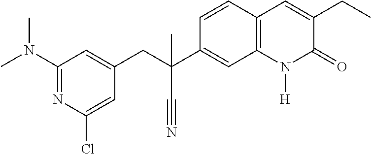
C(C1=CC(N(C)C)=NC(Cl)=C1)C(C1=CC2=C(C=C1)C=C(CC)C(=O)N2[H])(C)C#N
